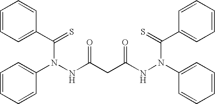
C1=CC=C(C(=S)N(NC(CC(NN(C2=CC=CC=C2)C(=S)C2=CC=CC=C2)=O)=O)C2=CC=CC=C2)C=C1
